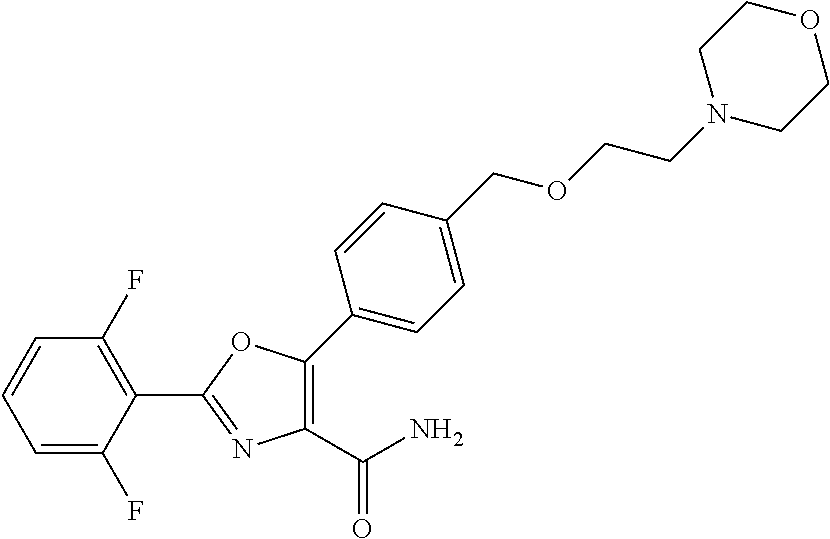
C1=C(F)C(C2=NC(C(N)=O)=C(C3=CC=C(COCCN4CCOCC4)C=C3)O2)=C(F)C=C1
